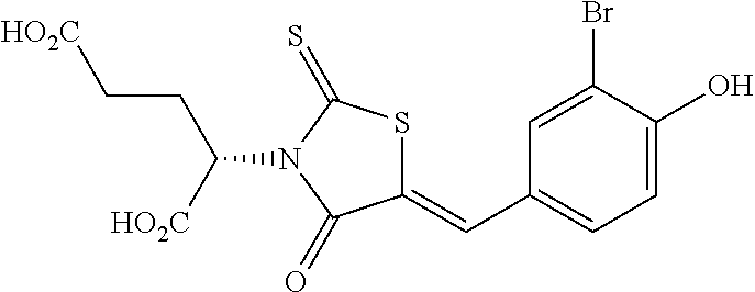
C1(=CC2=CC=C(O)C(Br)=C2)SC(=S)N(C(CC[HO2C])[HO2C])C1=O
